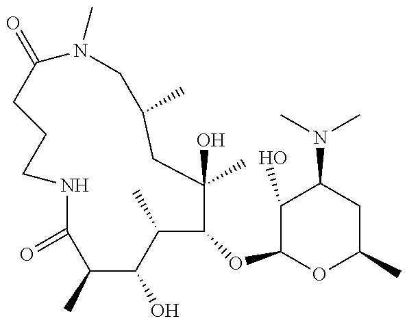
C1(=O)N(C)CC(C)CC(C)(O)C(OC2OC(C)CC(N(C)C)C2O)C(C)C(O)C(C)C(=O)NCCC1
